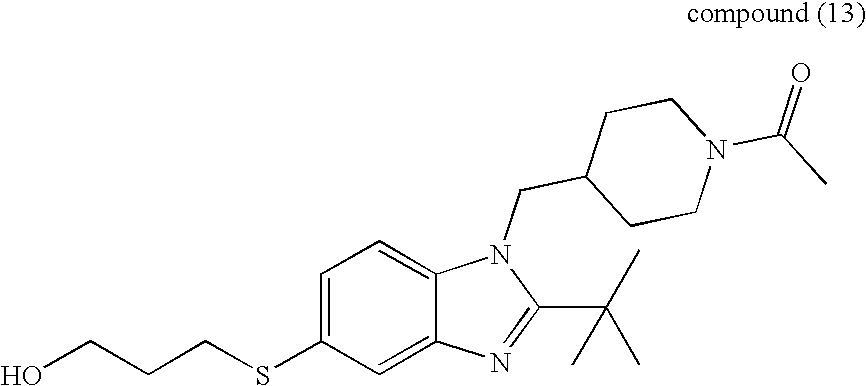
C(CSC1=CC=C2C(=C1)N=C(C(C)(C)C)N2CC1CCN(C(C)=O)CC1)CO
